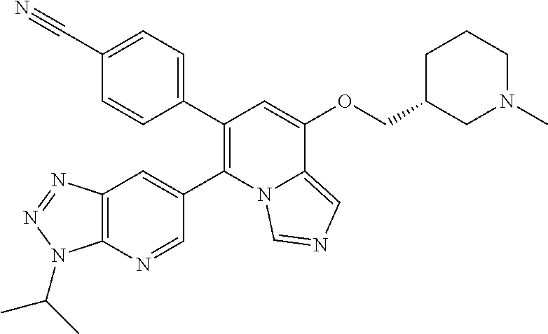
C12=C(N=CC(C3=C(C4=CC=C(C#N)C=C4)C=C(OCC4CN(C)CCC4)C4=CN=CN34)=C1)N(C(C)C)N=N2
